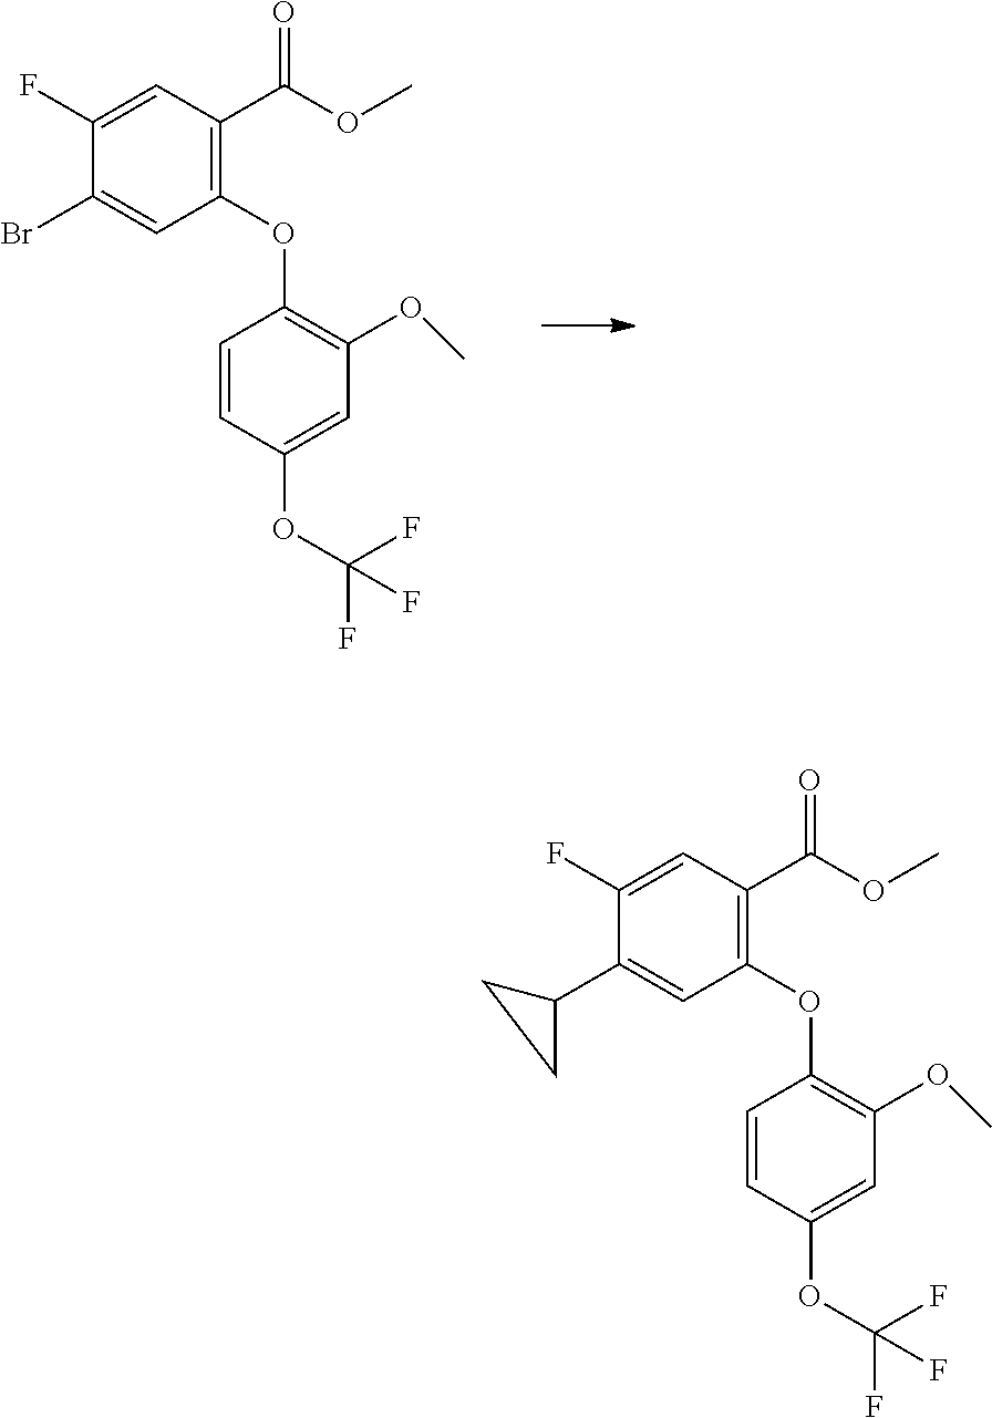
C1(OC2=C(OC)C=C(OC(F)(F)F)C=C2)=C(C(OC)=O)C=C(F)C(Br)=C1.C1(OC2=C(OC)C=C(OC(F)(F)F)C=C2)=C(C(OC)=O)C=C(F)C(C2CC2)=C1
